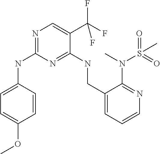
N1=C(NC2=CC=C(OC)C=C2)N=C(NCC2=CC=CN=C2N(C)S(=O)(=O)C)C(C(F)(F)F)=C1
